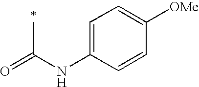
O=C(NC1=CC=C([OMe])C=C1)C
